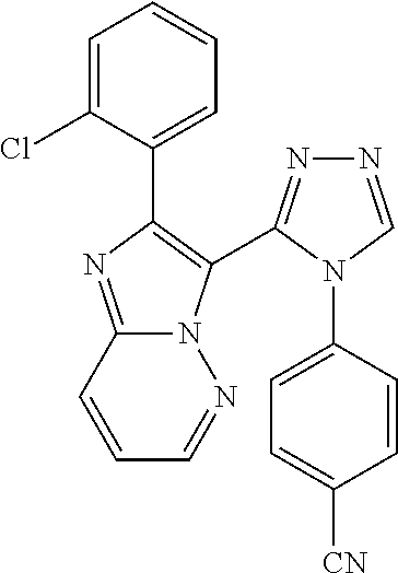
C12=NC(C3=CC=CC=C3Cl)=C(C3=NN=CN3C3=CC=C([CN])C=C3)N1N=CC=C2
